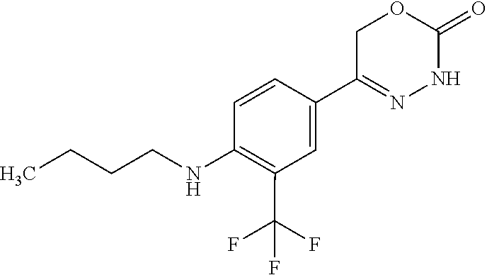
C1(NCCCC)=C(C(F)(F)F)C=C(C2=NNC(=O)OC2)C=C1
